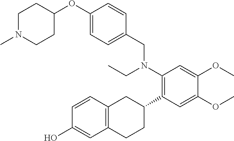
C1(OC2CCN(C)CC2)=CC=C(CN(C2=C(C3CC4=C(CC3)C=C(O)C=C4)C=C(OC)C(OC)=C2)CC)C=C1
